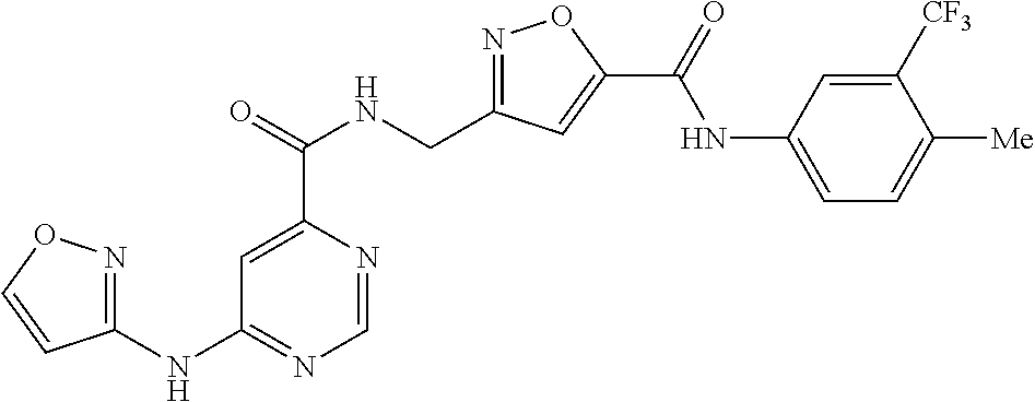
C1=NC(C(=O)NCC2=NOC(C(=O)NC3=CC=C([Me])C([CF3])=C3)=C2)=CC(NC2=NOC=C2)=N1
